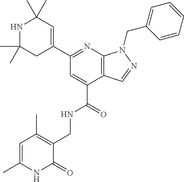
C(C1=CC(C2=CC(C)(C)NC(C)(C)C2)=NC2=C1C=NN2CC1=CC=CC=C1)(=O)NCC1=C(C)C=C(C)NC1=O
